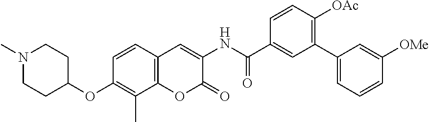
N1(C)CCC(OC2=C(C)C3=C(C=C2)C=C(NC(=O)C2=CC(C4=CC=CC([OMe])=C4)=C([OAc])C=C2)C(=O)O3)CC1
